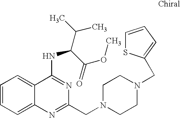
C1=CC=C2C(=C1)C(NC(C(C)C)C(=O)OC)=NC(CN1CCN(CC3=CC=CS3)CC1)=N2
